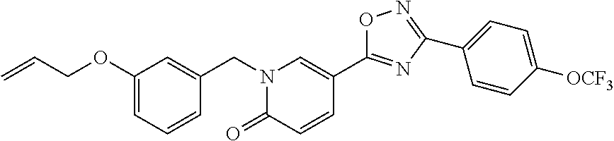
C(OC1=CC=CC(CN2C=C(C3=NC(C4=CC=C([OCF3])C=C4)=NO3)C=CC2=O)=C1)C=C
